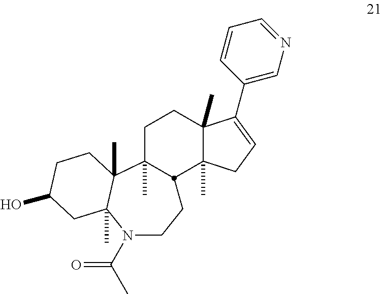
CC12CCC3(C)C(C)(CC=C3C3=CN=CC=C3)C1CCN(C(C)=O)C1(C)C2(C)CCC(O)C1
